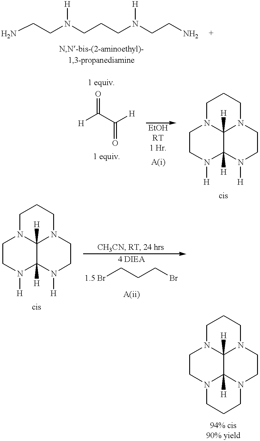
NCCN(CCCN(CCN)[H])[H].[H]C(C([H])=O)=O.C1CN([H])C2([H])C3([H])N1CCCN3CCN2[H].C1CN([H])C2([H])C3([H])N1CCCN3CCN2[H].[1.5 Br]CCCBr.C1CN2C3([H])C4([H])N1CCCN4CCN3CCC2
